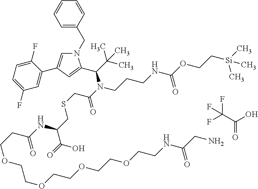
N1(CC2=CC=CC=C2)C=C(C2=CC(F)=CC=C2F)C=C1C(C(C)(C)C)N(C(=O)CSCC(C(=O)O)NC(CCOCCOCCOCCOCCNC(CN)=O)=O)CCCNC(OCC[Si](C)(C)C)=O.FC(C(O)=O)(F)F
